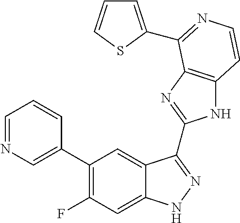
C1=C(C2=C(F)C=C3C(=C2)C(C2=NC4=C(N2)C=CN=C4C2=CC=CS2)=NN3)C=CC=N1
